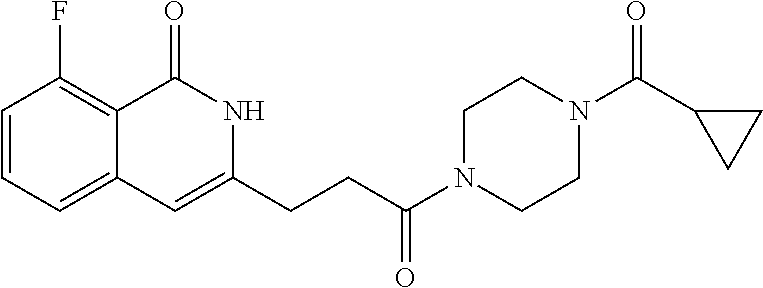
C1CN(C(CCC2=CC3=CC=CC(F)=C3C(=O)N2)=O)CCN1C(C1CC1)=O
